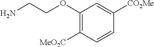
C1([MeO2C])=C(OCCN)C=C([CO2Me])C=C1
